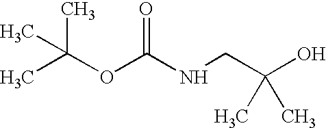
CC(OC(NCC(O)(C)C)=O)(C)C
